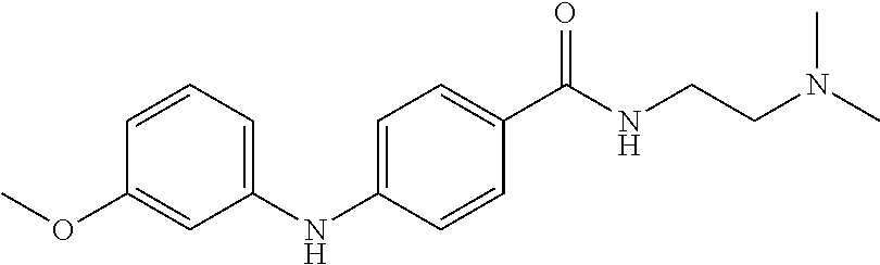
C1(NC2=CC=C(C(NCCN(C)C)=O)C=C2)=CC=CC(OC)=C1
